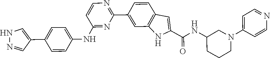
C1(C2=CC3=C(C=C2)C=C(C(=O)NC2CCCN(C4=CC=NC=C4)C2)N3)=NC=CC(NC2=CC=C(C3=CNN=C3)C=C2)=N1
